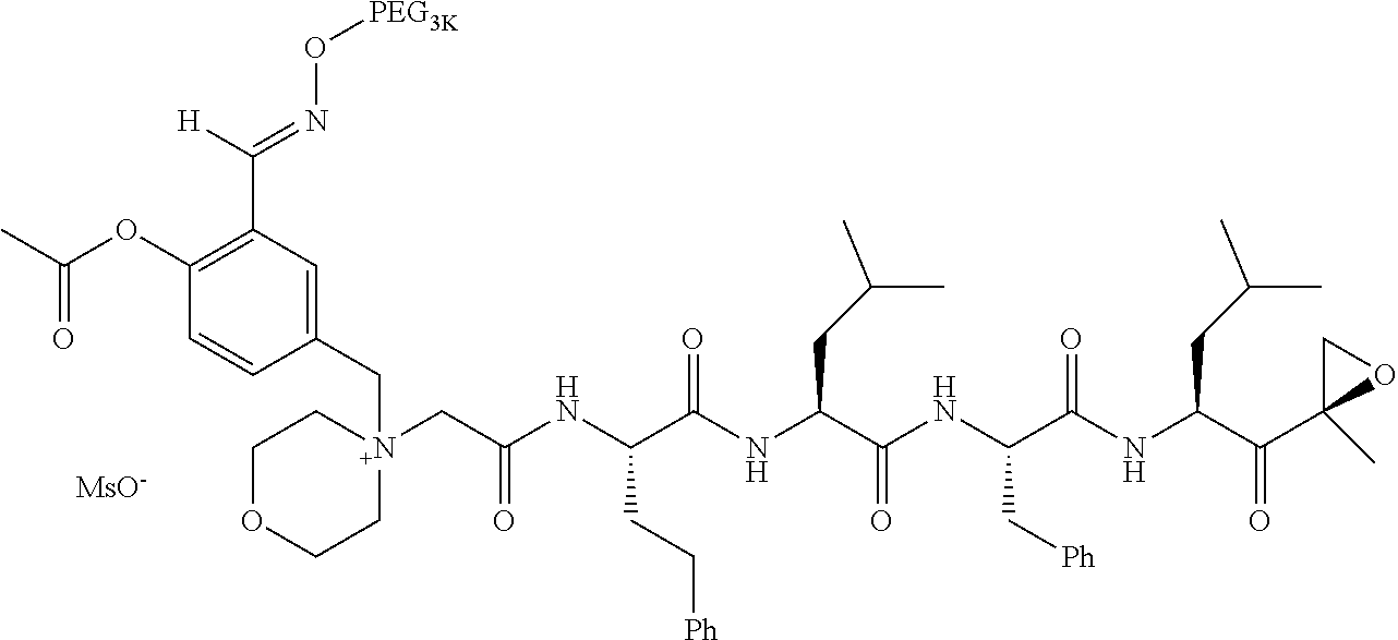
C(C1=C(OC(C)=O)C=CC(C[N+]2(CC(NC(C(NC(C(NC(C(NC(C(C3(C)OC3)=O)CC(C)C)=O)C[Ph])=O)CC(C)C)=O)CC[Ph])=O)CCOCC2)=C1)(=NO[PEG3K])[H].[MsO-]
